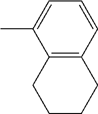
C12=C(C=CC=C1C)CCCC2
